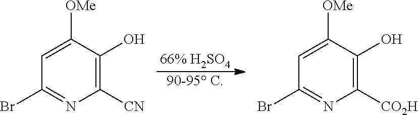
C1=C([OMe])C(O)=C([CN])N=C1Br.C1=C([OMe])C(O)=C([CO2H])N=C1Br.[66% H2SO4].[90-95 C]
